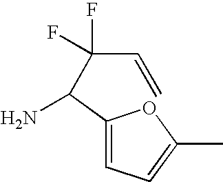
C1(C(N)C(C=C)(F)F)=CC=C(C)O1
